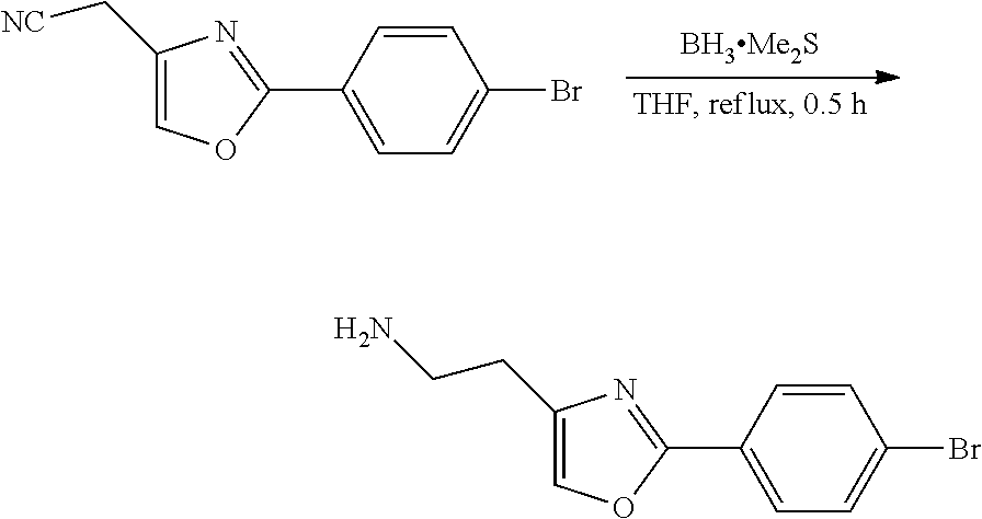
C1=C(C2=NC(C[NC])=CO2)C=CC(Br)=C1.C1=C(C2=NC(CCN)=CO2)C=CC(Br)=C1
